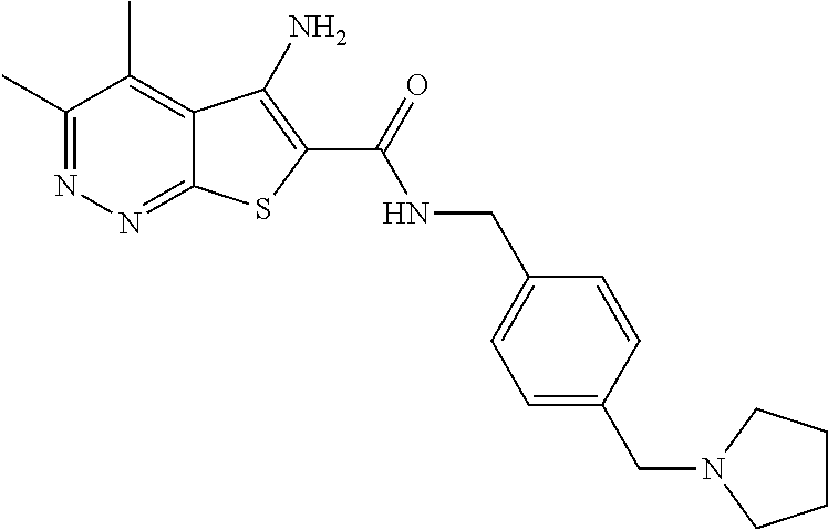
C1(C)=NN=C2C(=C1C)C(N)=C(C(=O)NCC1=CC=C(CN3CCCC3)C=C1)S2
